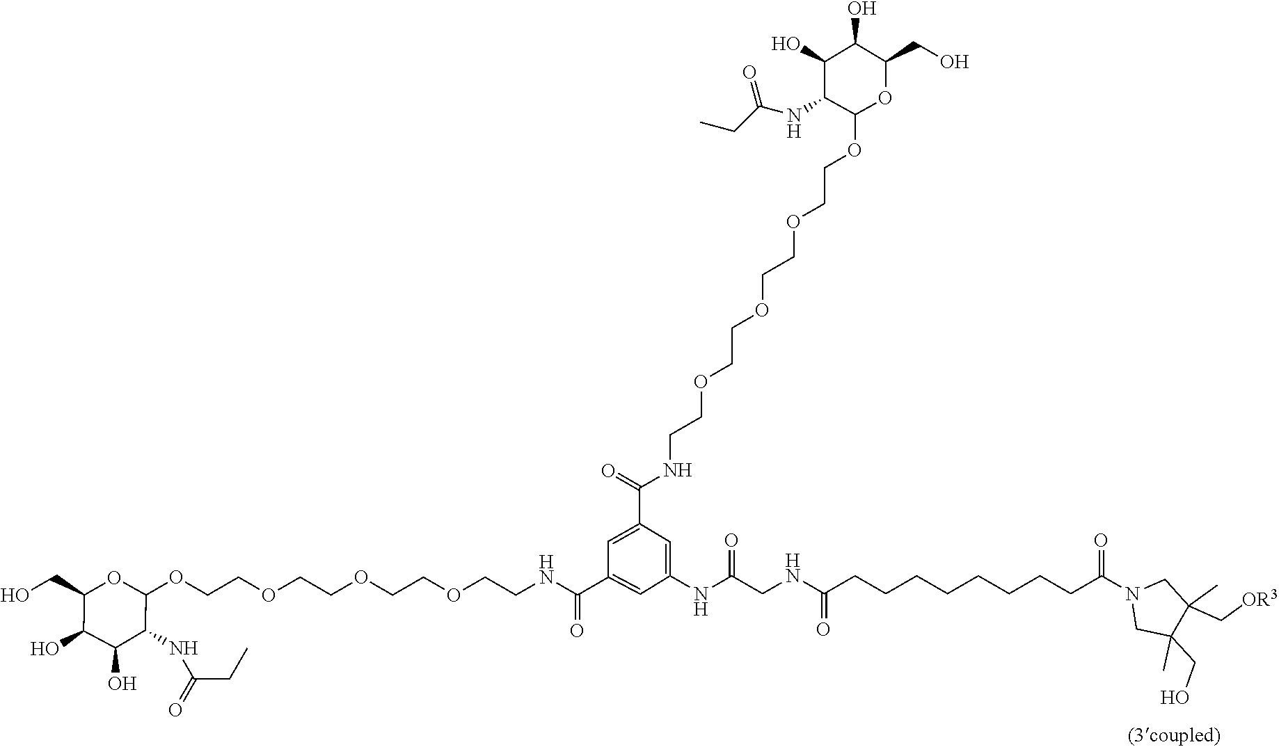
C(O)C1(C)CN(C(CCCCCCCCC(NCC(NC2=CC(C(NCCOCCOCCOCCOC3C(NC(CC)=O)C(O)C(O)C(CO)O3)=O)=CC(C(=O)NCCOCCOCCOCCOC3OC(CO)C(O)C(O)C3NC(CC)=O)=C2)=O)=O)=O)CC1(C)C[OR3]
